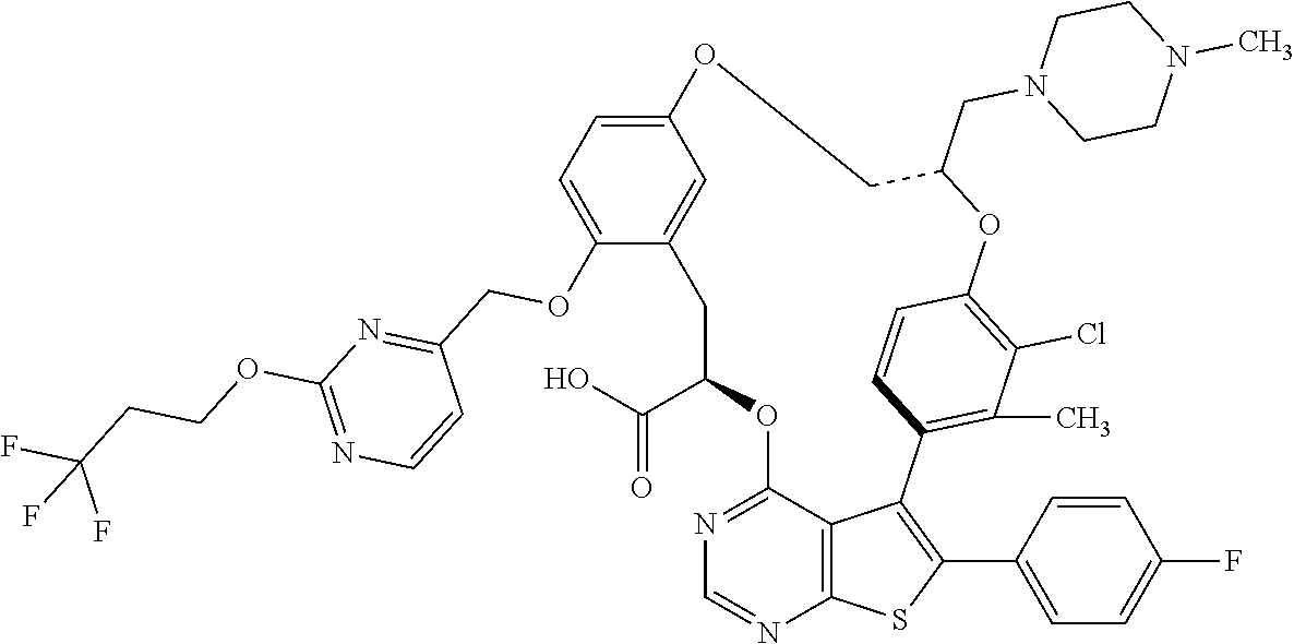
C1C(C(O)=O)OC2=NC=NC3=C2C(=C(C2=CC=C(F)C=C2)S3)C2=C(C)C(Cl)=C(C=C2)OC(CN2CCN(C)CC2)COC2=CC=C(OCC3=NC(OCCC(F)(F)F)=NC=C3)C1=C2
